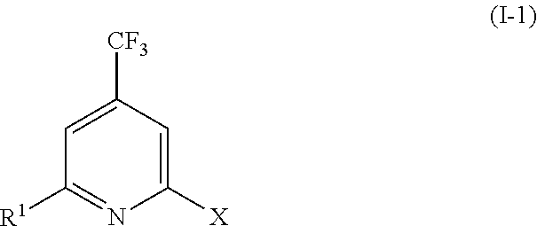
C1([R1])=NC([X])=CC([CF3])=C1
